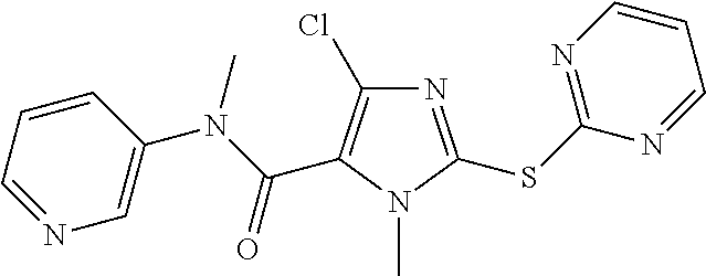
N1=C(SC2=NC=CC=N2)N(C)C(C(N(C2=CN=CC=C2)C)=O)=C1Cl
